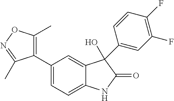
C1(C2=CC=C3C(=C2)C(C2=CC(F)=C(F)C=C2)(O)C(=O)N3)=C(C)ON=C1C
